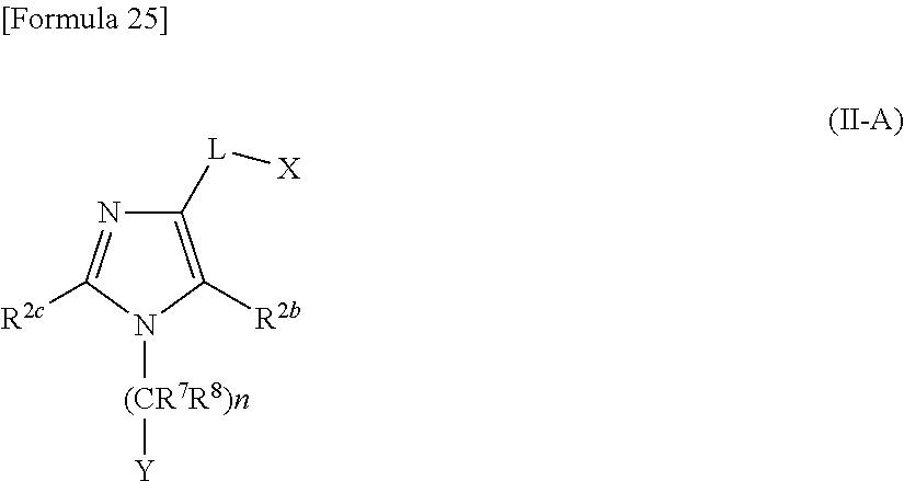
C1([L][X])=C([R2b])N([(CR7R8)n][Y])C([R2c])=N1
